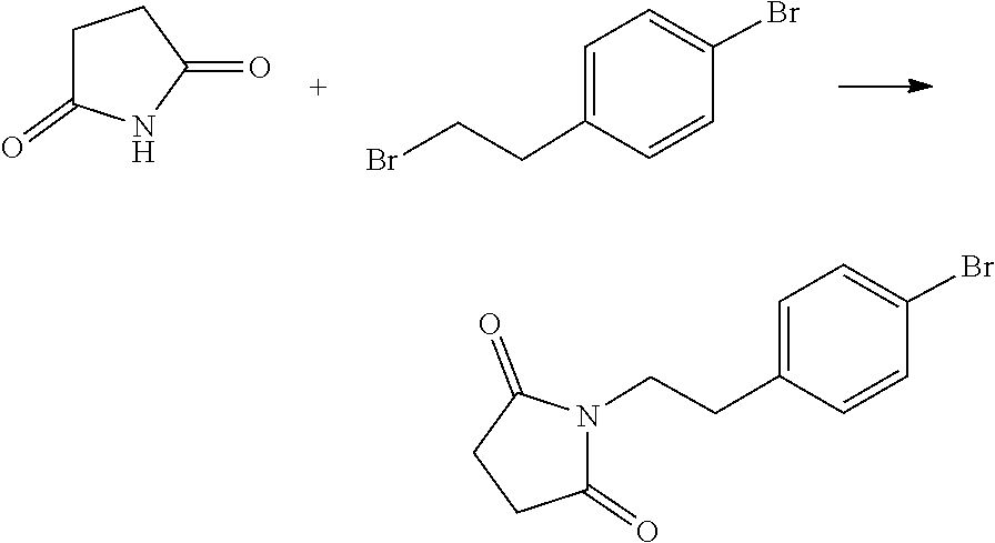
O=C1CCC(=O)N1.C1(CCBr)=CC=C(Br)C=C1.C1C(=O)N(CCC2=CC=C(Br)C=C2)C(=O)C1
